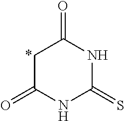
C1C(=O)NC(=S)NC1=O
